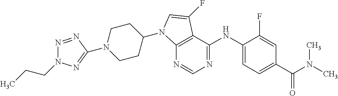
N1(C2=NN(CCC)N=N2)CCC(N2C3=C(C(NC4=CC=C(C(N(C)C)=O)C=C4F)=NC=N3)C(F)=C2)CC1
